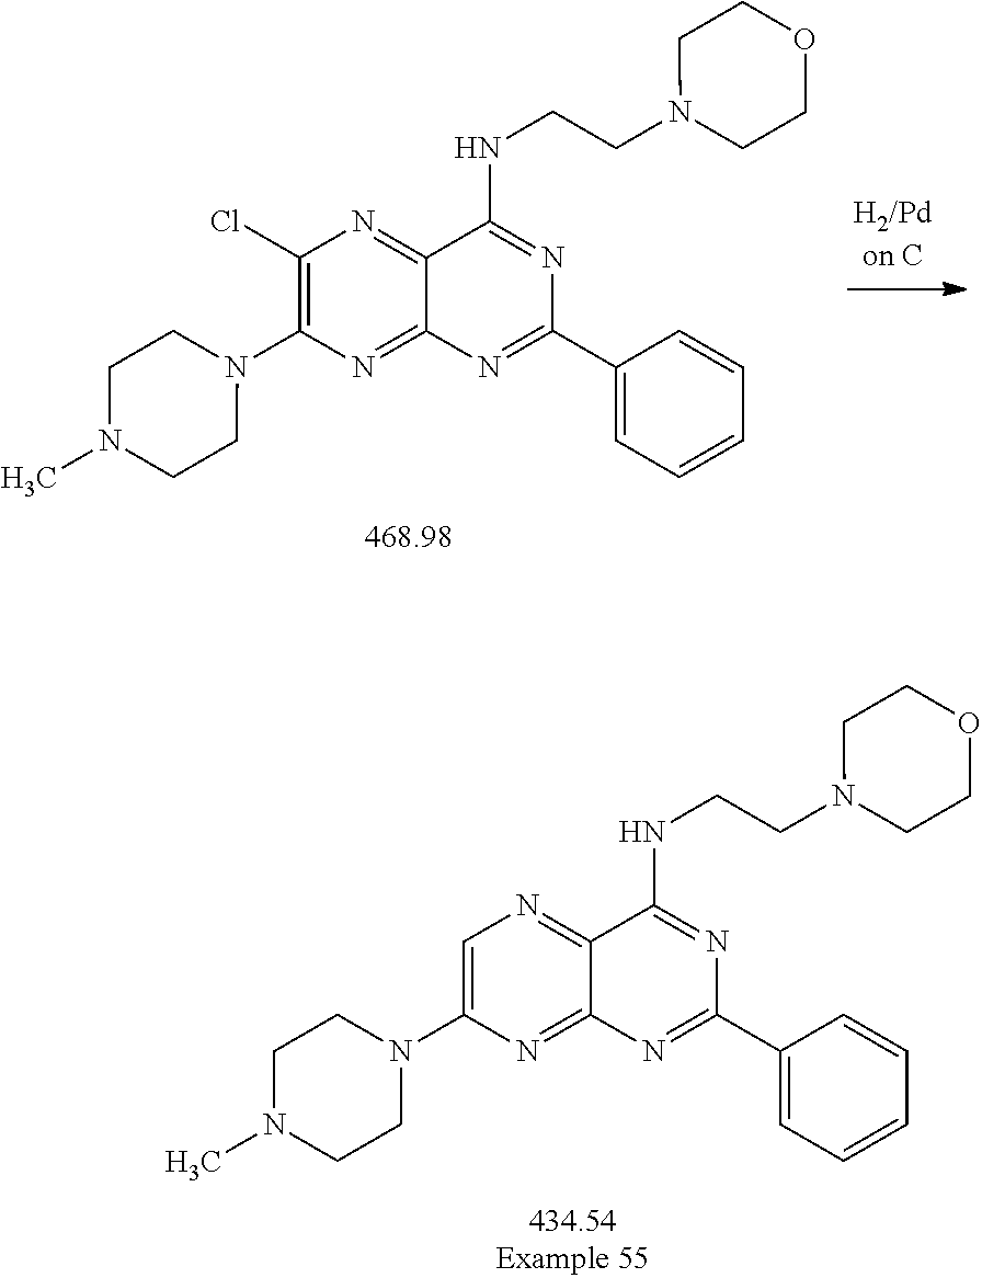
C1(Cl)=C(N2CCN(C)CC2)N=C2C(=N1)C(NCCN1CCOCC1)=NC(C1=CC=CC=C1)=N2.C1=C(N2CCN(C)CC2)N=C2C(=N1)C(NCCN1CCOCC1)=NC(C1=CC=CC=C1)=N2
